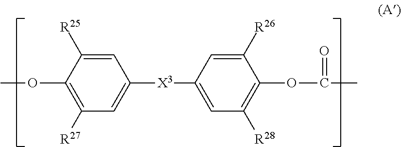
C1=C([R25])C(OC)=C([R27])C=C1[X3]C1=CC([R28])=C(OC(=O)C)C([R26])=C1
